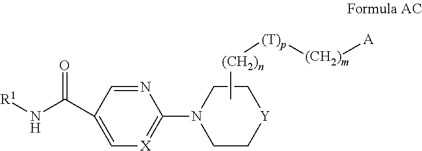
C1(N2CC[Y]CC2)=[X]C=C(C(N[R1])=O)C=N1.C[(CH2)n][(T)p][(CH2)m][A]
